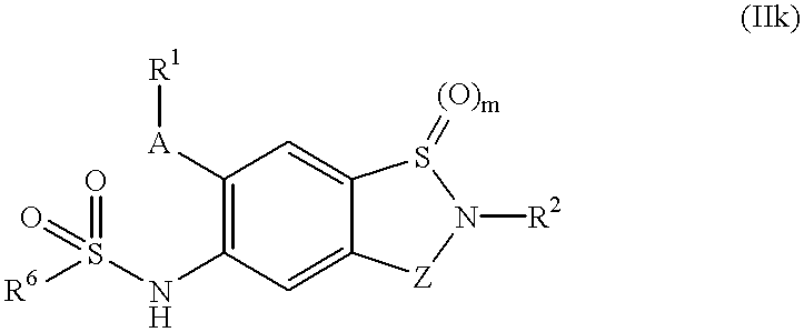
O=S(NC1=C([A][R1])C=C2C(=C1)[Z]N([R2])S2=[(O)m])(=O)[R6]
